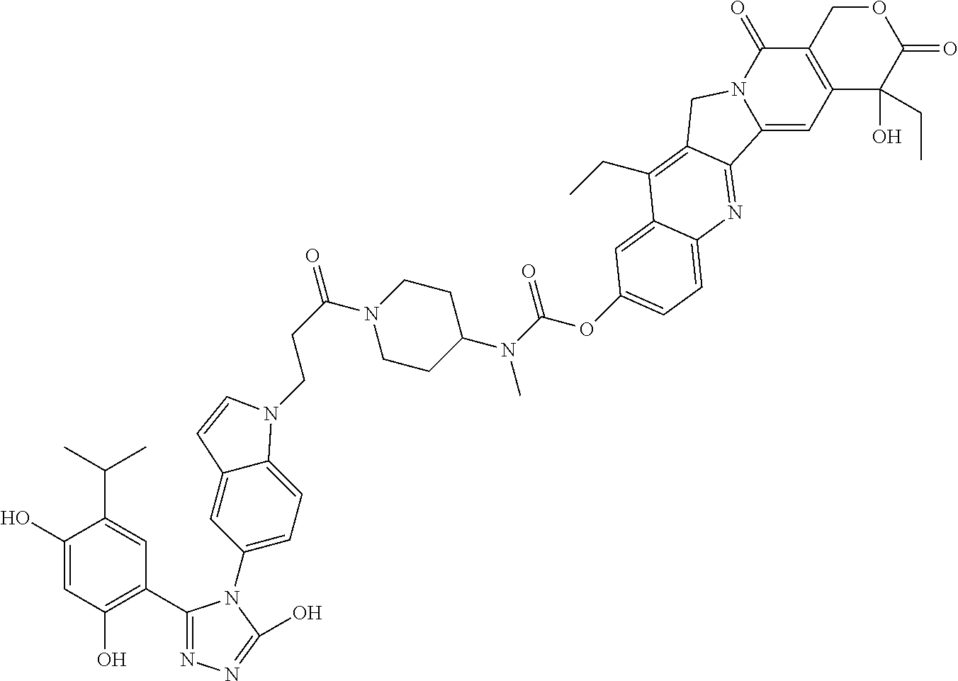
C1(O)(CC)C(=O)OCC2=C1C=C1N(C2=O)CC2=C(CC)C3=CC(OC(N(C4CCN(C(=O)CCN5C6=CC=C(N7C(C8=C(O)C=C(O)C(C(C)C)=C8)=NN=C7O)C=C6C=C5)CC4)C)=O)=CC=C3N=C12
